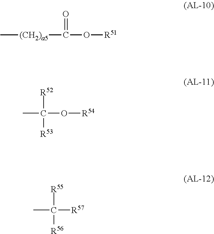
C[(CH2)a5]C(O[R51])=O.C(O[R54])([R52])(C)[R53].C([R57])([R55])(C)[R56]
